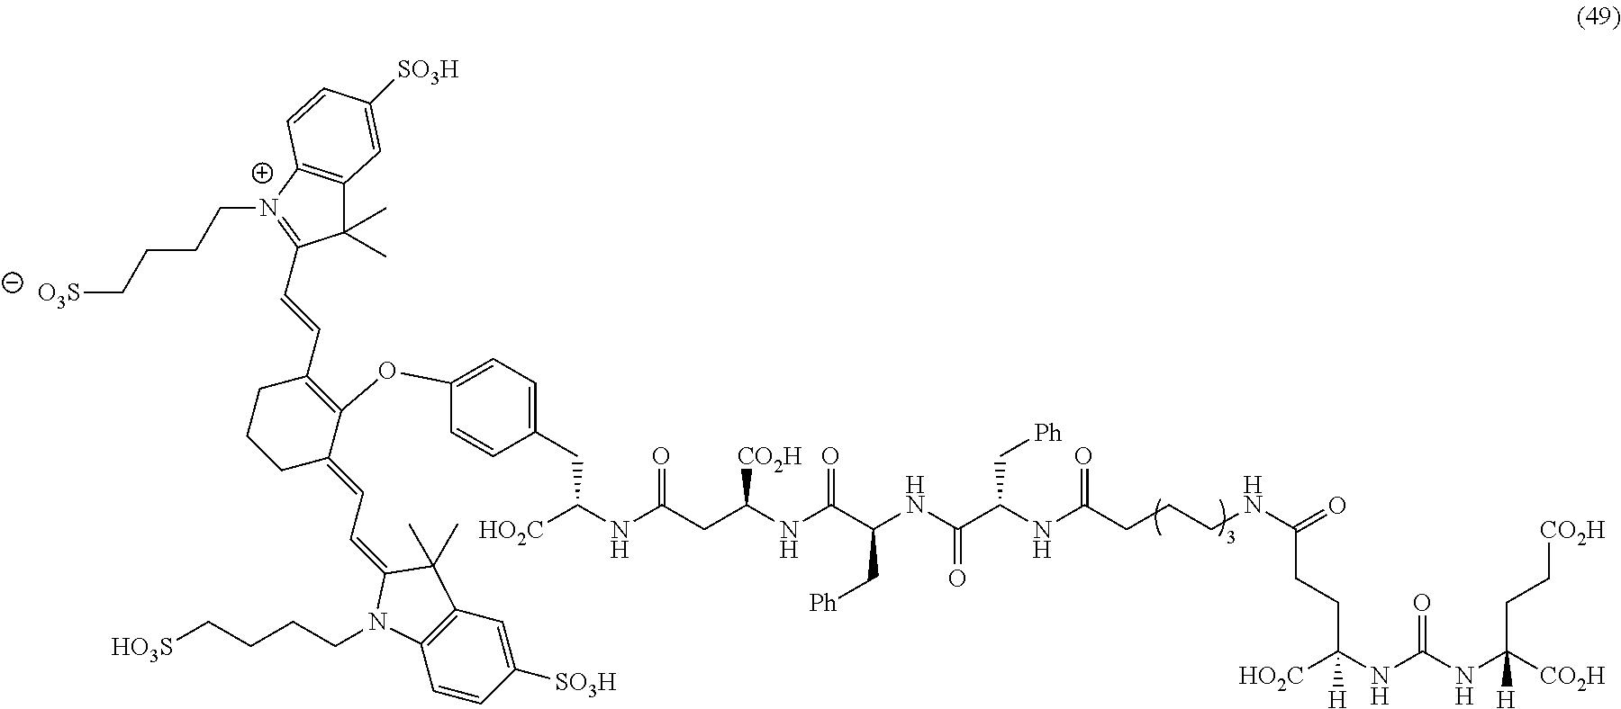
[CO2H]C(NC(NC([HO2C])(CCC(NCCCC(NC(C(NC(C(NC(CC(NC([HO2C])CC1=CC=C(OC2=C(C=CC3=[N+](CCCC[O3S])C4=C(C3(C)C)C=C([SO3H])C=C4)CCCC2=CC=C2C(C)(C)C3=C(C=CC([SO3H])=C3)N2CCCC[HO3S])C=C1)=O)[CO2H])=O)C[Ph])=O)C[Ph])=O)=O)[H])=O)(CC[CO2H])[H]
